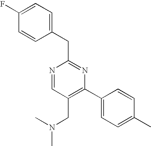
N1=CC(CN(C)C)=C(C2=CC=C(C)C=C2)N=C1CC1=CC=C(F)C=C1
